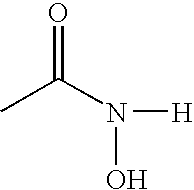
CC(N(O)[H])=O
